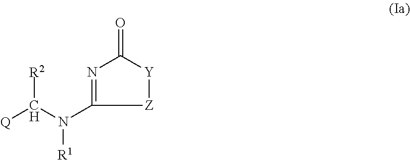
O=C1N=C(N(C([Q])[R2])[R1])[Z][Y]1
